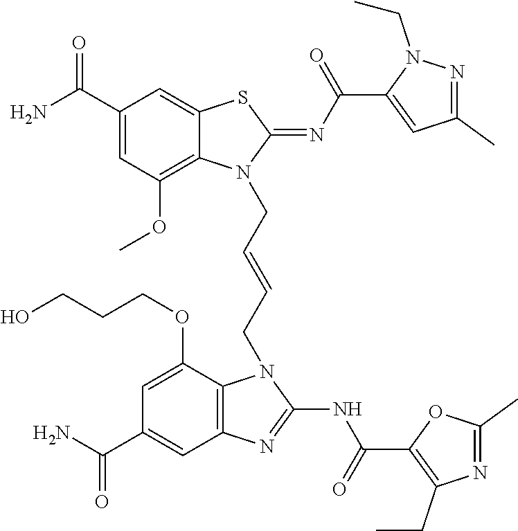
NC(C1=CC(OC)=C2C(=C1)SC(=NC(=O)C1=CC(C)=NN1CC)N2CC=CCN1C2=C(C=C(C(N)=O)C=C2OCCCO)N=C1NC(=O)C1=C(CC)N=C(C)O1)=O
